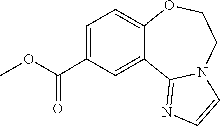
C1=C(C(OC)=O)C=C2C(=C1)OCCN1C2=NC=C1
